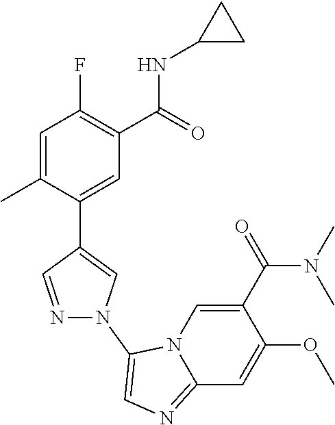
C1=C(C)C(C2=CN(C3=CN=C4C=C(OC)C(C(N(C)C)=O)=CN43)N=C2)=CC(C(=O)NC2CC2)=C1F
